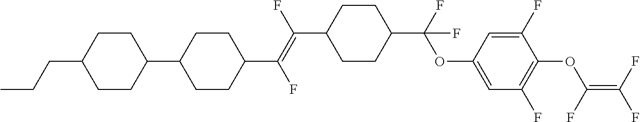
C1(C(=C(C2CCC(C3CCC(CCC)CC3)CC2)F)F)CCC(C(F)(OC2=CC(F)=C(OC(=C(F)F)F)C(F)=C2)F)CC1
